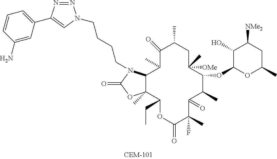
C1(=O)C(C)C2C(C)(C(CC)OC(=O)C(C)(F)C(=O)C(C)C(OC3OC(C)CC([NMe2])C3O)C([OMe])(C)CC1C)OC(=O)N2CCCCN1N=NC(C2=CC=CC(N)=C2)=C1
